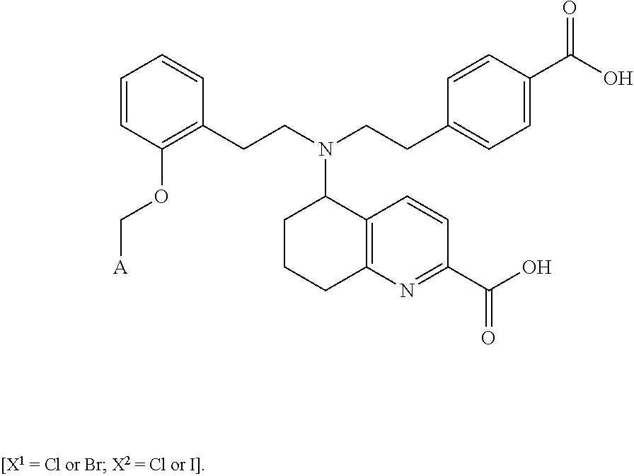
C1=CC(OC[A])=C(CCN(C2CCCC3=C2C=CC(C(O)=O)=N3)CCC2=CC=C(C(=O)O)C=C2)C=C1
